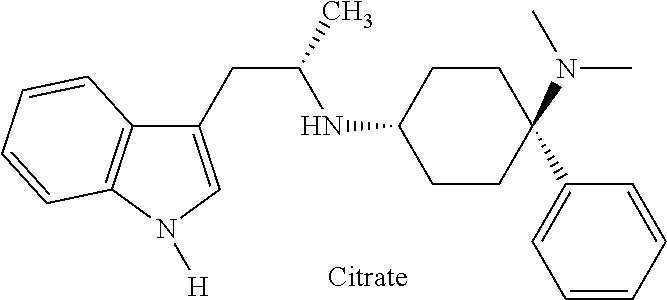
C1(CC(C)NC2CCC(C3=CC=CC=C3)(N(C)C)CC2)=CN([H])C2=C1C=CC=C2
